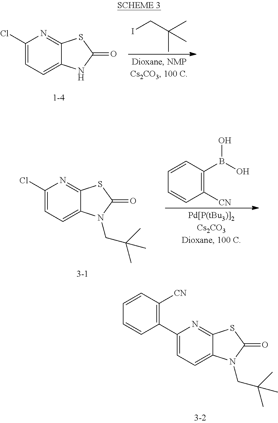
C1=C(C2=C([CN])C=CC=C2)N=C2C(=C1)N(CC(C)(C)C)C(=O)S2.C1(Cl)=CC=C2C(=N1)SC(=O)N2.C(I)C(C)(C)C.C1(Cl)=CC=C2C(=N1)SC(=O)N2CC(C)(C)C.C1([CN])=C(B(O)O)C=CC=C1
